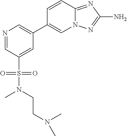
N1=CC(S(=O)(=O)N(CCN(C)C)C)=CC(C2=CN3C(=NC(N)=N3)C=C2)=C1
